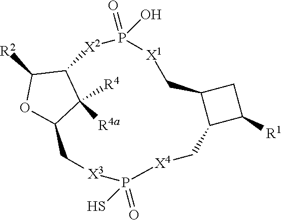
C12C([R2])OC(C1([R4])[R4a])C[X3]P(=O)(S)[X4]CC1C(C[X1]P(=O)(O)[X2]2)CC1[R1]
